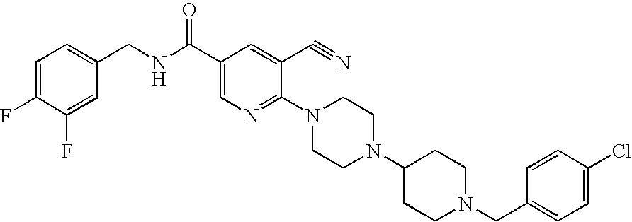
C1=C(F)C(F)=CC(CNC(C2=CN=C(N3CCN(C4CCN(CC5=CC=C(Cl)C=C5)CC4)CC3)C(C#N)=C2)=O)=C1
